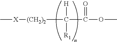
[(CH2)2](C(C(OC)=O)([H])[R1])[X]C
